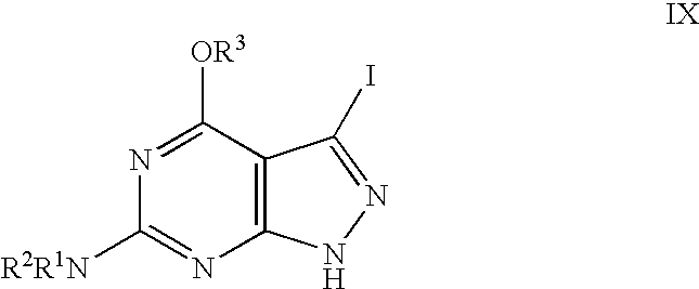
N1=C([OR3])C2=C(N=C1[R2R1N])NN=C2I
